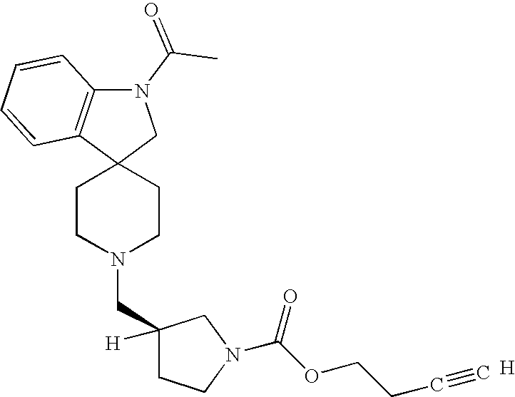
C1CN(CC2([H])CCN(C(OCCC#C)=O)C2)CCC12CN(C(C)=O)C1=C2C=CC=C1.[H]
